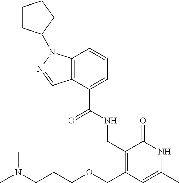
C12=C(C=CC=C1C(NCC1=C(COCCCN(C)C)C=C(C)NC1=O)=O)N(C1CCCC1)N=C2
